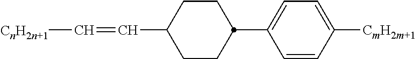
C1=CC([CmH2m+1])=CC=C1C1CCC(C=C[CnH2n+1])CC1
